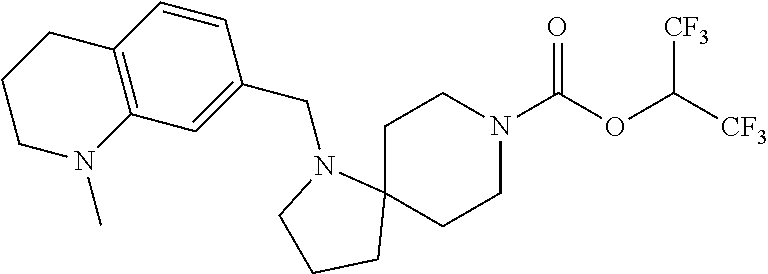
C1C2(CCN(C(OC([CF3])[CF3])=O)C1)N(CC1=CC3=C(C=C1)CCCN3C)CCC2
